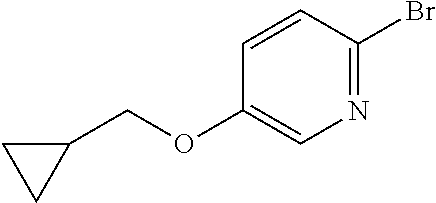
C1=CC(Br)=NC=C1OCC1CC1
